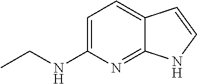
C1=C(NCC)N=C2C(=C1)C=CN2
